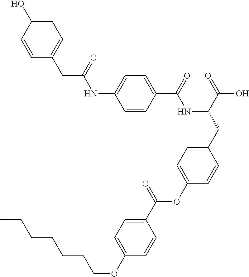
C1=CC(C(=O)NC(CC2=CC=C(OC(C3=CC=C(OCCCCCCC)C=C3)=O)C=C2)C(=O)O)=CC=C1NC(CC1=CC=C(O)C=C1)=O
